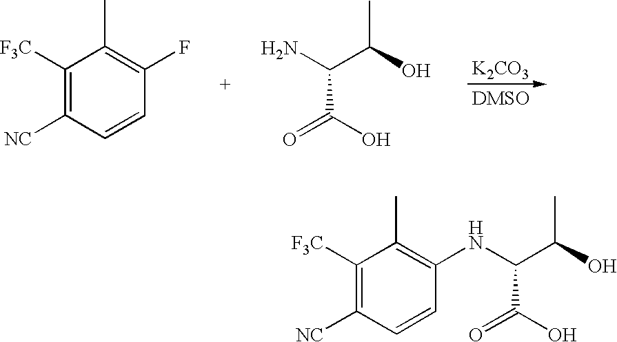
C1([F3C])=C([NC])C=CC(F)=C1C.CC(C(C(=O)O)N)O.[K2CO3].C1([F3C])=C([NC])C=CC(NC(C(=O)O)C(C)O)=C1C
